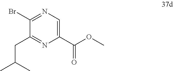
N1=C(Br)C(CC(C)C)=NC(C(OC)=O)=C1
